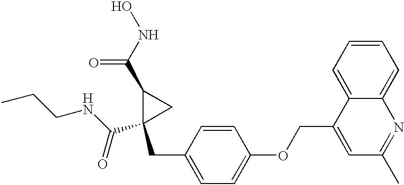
C1(C(NCCC)=O)(CC2=CC=C(OCC3=CC(C)=NC4=CC=CC=C34)C=C2)CC1C(NO)=O
